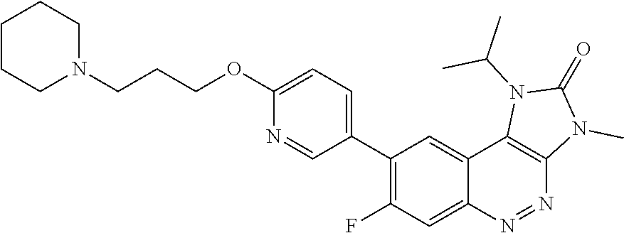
C1(C2=CC=C(OCCCN3CCCCC3)N=C2)=C(F)C=C2C(=C1)C1=C(N=N2)N(C)C(=O)N1C(C)C
